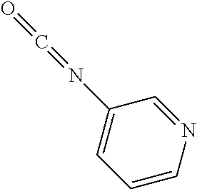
C1=CN=CC(N=C=O)=C1
